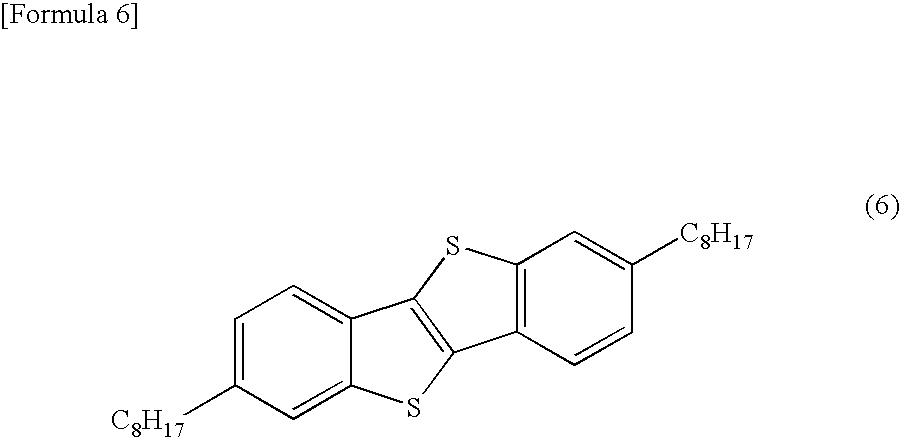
C1=C([C8H17])C=C2C(=C1)C1=C(S2)C2=C(S1)C=C([C8H17])C=C2
